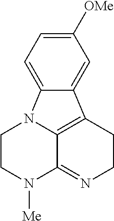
C1CN([Me])C2=NCCC3=C2N1C1=CC=C([OMe])C=C31
